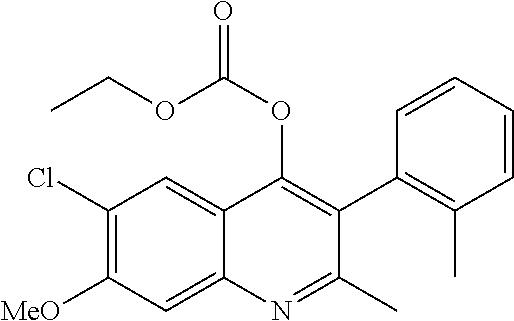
C1(Cl)=C([MeO])C=C2C(=C1)C(OC(=O)OCC)=C(C1=C(C)C=CC=C1)C(C)=N2
